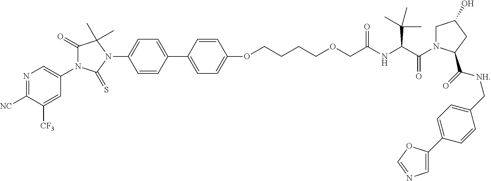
C1(C2=CC=C(OCCCCOCC(NC(C(=O)N3CC(O)CC3C(=O)[NH]CC3=CC=C(C4=CN=CO4)C=C3)C(C)(C)C)=O)C=C2)=CC=C(N2C(C)(C)C(=O)N(C3=CN=C([NC])C([CF3])=C3)C2=S)C=C1
